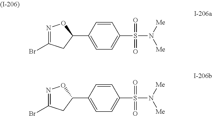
C1(C2=CC=C(S(=O)(=O)N([Me])[Me])C=C2)ON=C(Br)C1.C1(C2=CC=C(S(=O)(=O)N([Me])[Me])C=C2)ON=C(Br)C1
